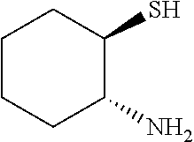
C1CCC(N)C(S)C1
